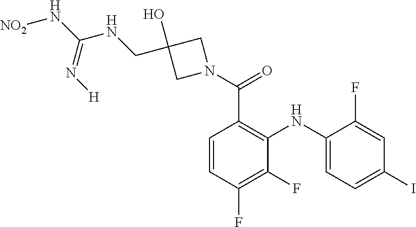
C1=C(F)C(NC2=C(C(N3CC(O)(CNC(N[NO2])=N[H])C3)=O)C=CC(F)=C2F)=CC=C1I
